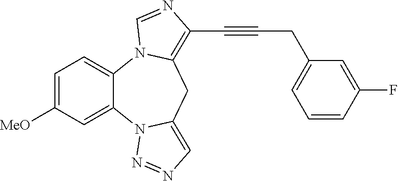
C1=C([MeO])C=C2C(=C1)N1C(=C(C#CCC3=CC=CC(F)=C3)N=C1)CC1=CN=NN21
